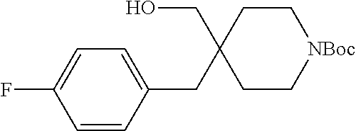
C1=C(F)C=CC(CC2(CO)CC[NBoc]CC2)=C1
